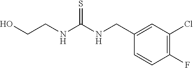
C1(CNC(NCCO)=S)=CC(Cl)=C(F)C=C1
